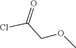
ClC(COC)=O
